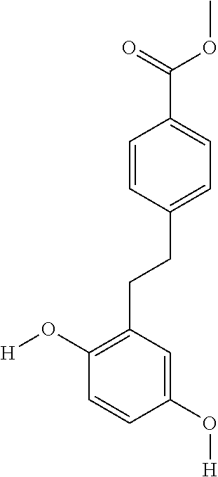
C1(CCC2=C(O[H])C=CC(O[H])=C2)=CC=C(C(=O)OC)C=C1
